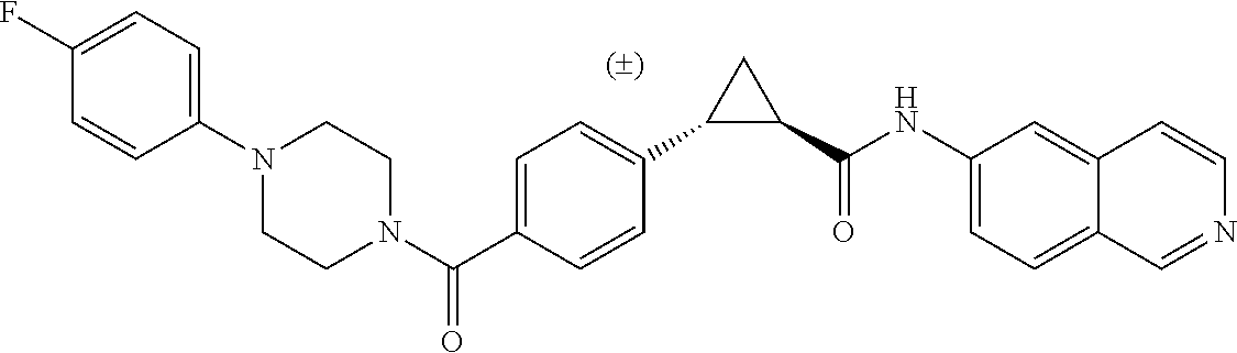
C1=C(C(N2CCN(C3=CC=C(F)C=C3)CC2)=O)C=CC(C2C(C(NC3=CC=C4C=NC=CC4=C3)=O)C2)=C1
